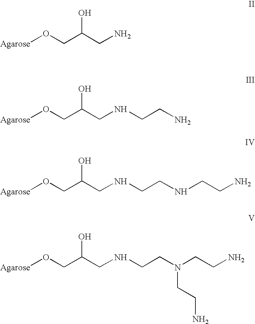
[Agarose]OCC(CN)O.[Agarose]OCC(CNCCN)O.[Agarose]OCC(CNCCNCCN)O.[Agarose]OCC(CNCCN(CCN)CCN)O
